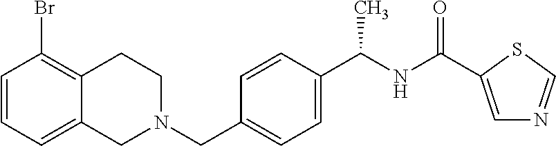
C1=CC=C2C(=C1Br)CCN(CC1=CC=C(C(NC(=O)C3=CN=CS3)C)C=C1)C2
